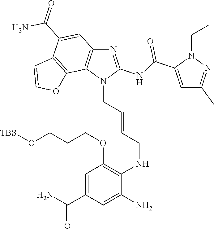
N1=C(NC(C2=CC(C)=NN2CC)=O)N(CC=CCNC2=C(OCCCO[TBS])C=C(C(N)=O)C=C2N)C2=C1C=C(C(=O)N)C1=C2OC=C1
